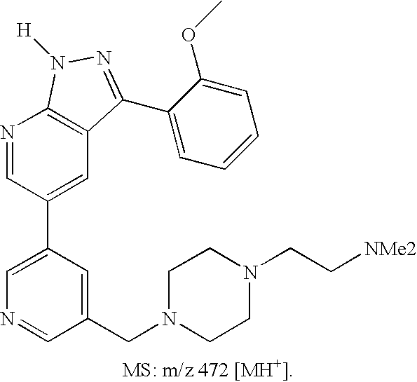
C1=C(C2=CC3=C(N=C2)N([H])N=C3C2=CC=CC=C2OC)C=C(CN2CCN(CC[NMe2])CC2)C=N1
